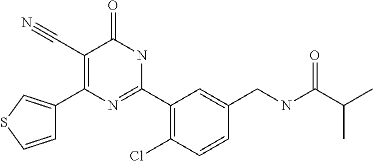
C1=CSC=C1C1=C(C#N)C(=O)NC(C2=C(Cl)C=CC(CNC(C(C)C)=O)=C2)=N1
